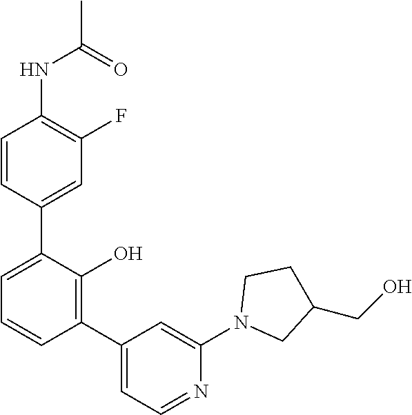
CC(=O)NC1=C(F)C=C(C2=CC=CC(C3=CC=NC(N4CC(CO)CC4)=C3)=C2O)C=C1
